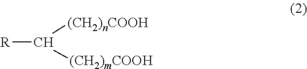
[(CH2)nCOOH]C([(CH2)mCOOH])[R]
